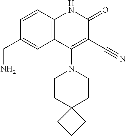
C1=CC2=C(C=C1CN)C(N1CCC3(CC1)CCC3)=C(C#N)C(=O)N2
